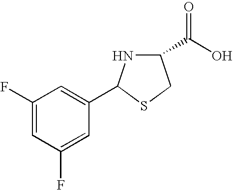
C1=C(F)C=C(C2NC(C(O)=O)CS2)C=C1F
